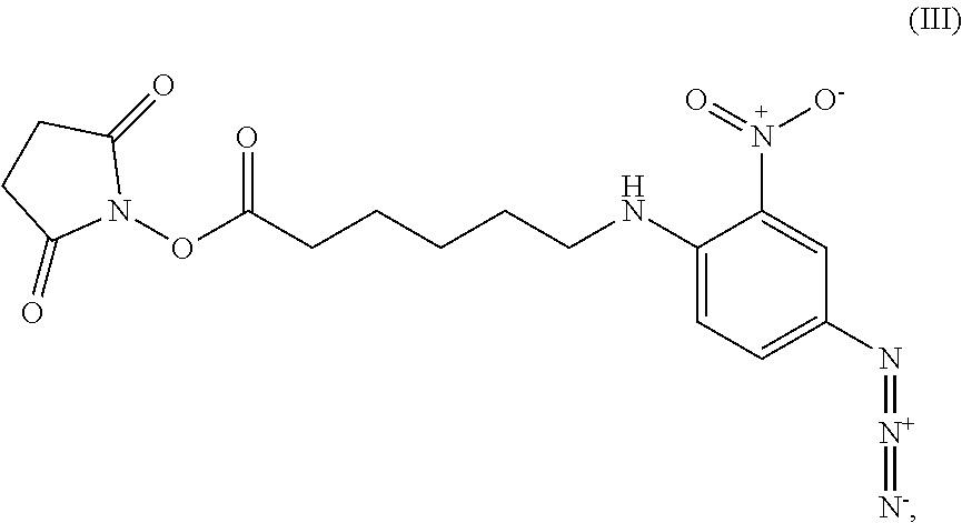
C1(NCCCCCC(ON2C(=O)CCC2=O)=O)=CC=C(N=[N+]=[N-])C=C1N([O-])=O
